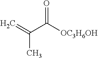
C=C(C([OC3H6OH])=O)C
